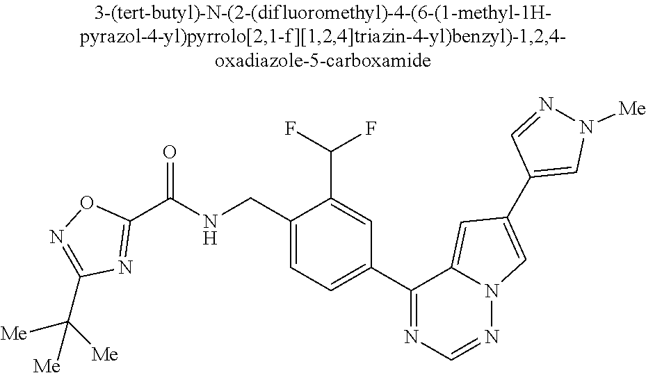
C1(C(NCC2=CC=C(C3=NC=NN4C3=CC(C3=CN([Me])N=C3)=C4)C=C2C(F)F)=O)=NC(C([Me])([Me])[Me])=NO1
